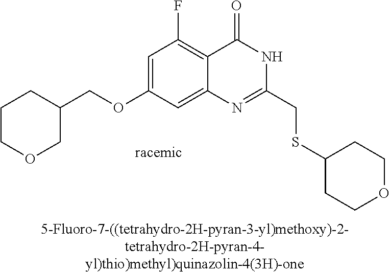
[5-Fluoro-7-((tetrahydro-2H-pyran-3-yl)methoxy)-2-tetrahydro-2H-pyran-4-yl)thio)methyl)quinazolin-4(3H)-one].C1(OCC2CCCOC2)=CC(F)=C2C(=C1)N=C(CSC1CCOCC1)NC2=O
